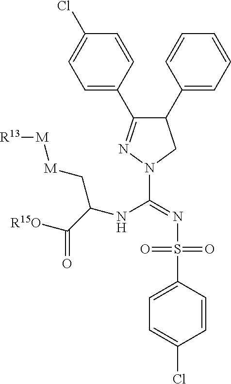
C1(C2=CC=CC=C2)C(C2=CC=C(Cl)C=C2)=NN(C(=NS(=O)(=O)C2=CC=C(Cl)C=C2)NC(C([R15O])=O)C[M][M][R13])C1
